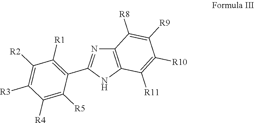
C1([R2])=C([R3])C([R4])=C([R5])C(C2=NC3=C(N2)C([R11])=C([R10])C([R9])=C3[R8])=C1[R1]
